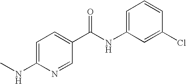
C1=C(NC)N=CC(C(NC2=CC=CC(Cl)=C2)=O)=C1
